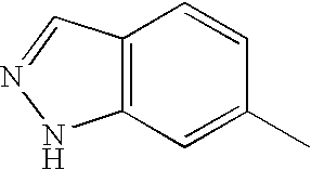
C12=C(NN=C1)C=C(C)C=C2
